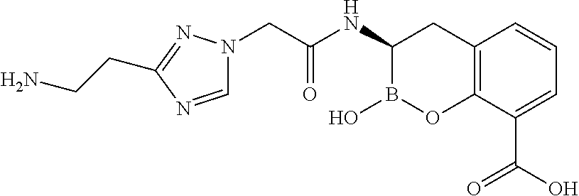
C1=NC(CCN)=NN1CC(NC1B(O)OC2=C(C1)C=CC=C2C(O)=O)=O
